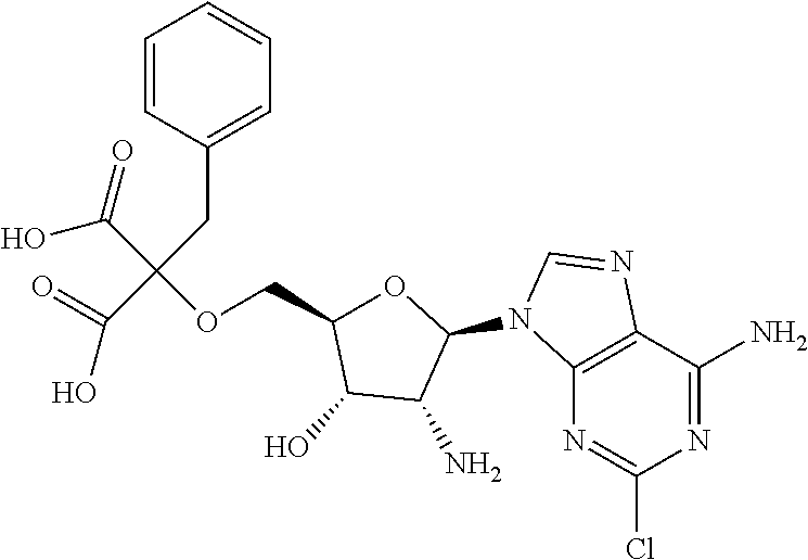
C12=C(C(N)=NC(Cl)=N1)N=CN2C1OC(COC(CC2=CC=CC=C2)(C(O)=O)C(O)=O)C(O)C1N
